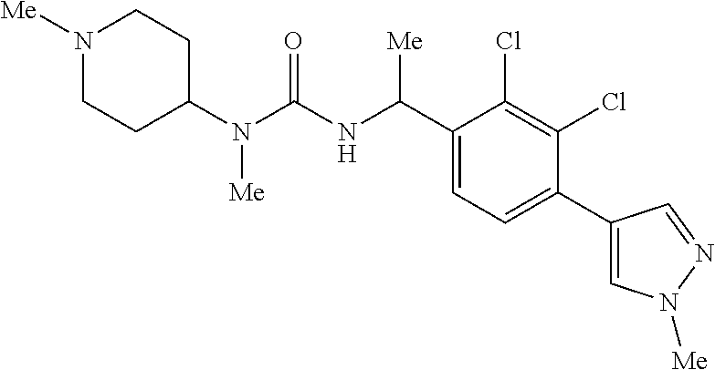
C1(N(C(NC(C2=CC=C(C3=CN([Me])N=C3)C(Cl)=C2Cl)[Me])=O)[Me])CCN([Me])CC1
